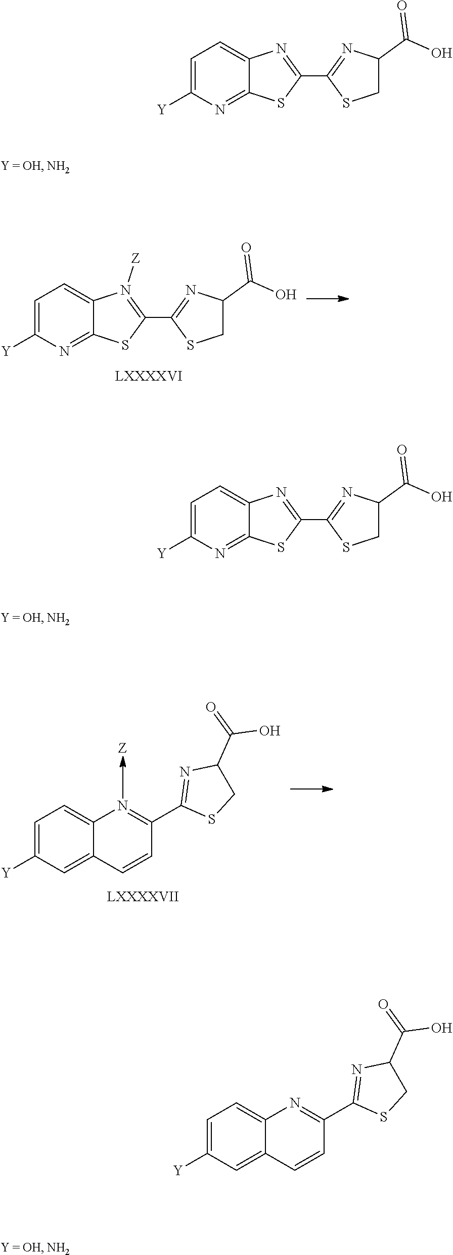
C1=C([Y])C=C2C(=C1)N=C(C1=NC(C(=O)O)CS1)C=C2.C1=C([Y])N=C2C(=C1)N([Z])=C(C1=NC(C(O)=O)CS1)S2.C1=C([Y])C=C2C(=C1)N=C(C1=NC(C(=O)O)CS1)C=C2.[Z].C1=C([Y])N=C2C(=C1)N=C(C1=NC(C(O)=O)CS1)S2.C1=C([Y])N=C2C(=C1)N=C(C1=NC(C(O)=O)CS1)S2
